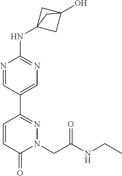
N(C1=NC=C(C2=NN(CC(NCC)=O)C(=O)C=C2)C=N1)C12CC(O)(C1)C2
